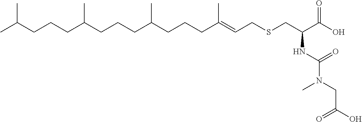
C(SCC=C(CCCC(CCCC(CCCC(C)C)C)C)C)C(C(O)=O)NC(N(CC(O)=O)C)=O
